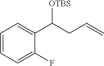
C1=CC=C(F)C(C(CC=C)[OTBS])=C1
